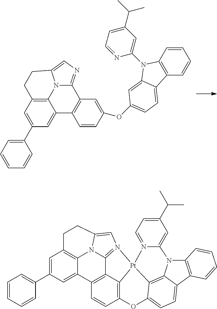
C1(C2=CC3=C4C(=C2)C2=C(C5=NC=C(N45)CC3)C=C(OC3=CC=C4C5=C(C=CC=C5)N(C5=CC(C(C)C)=CC=N5)C4=C3)C=C2)=CC=CC=C1.C1=CC=CC(C2=CC3=C4C(=C2)C2=C5C6=N(C=C(N46)CC3)[Pt]34C5=C(C=C2)OC2=CC=C5C(=C32)N(C2=CC(C(C)C)=CC=N24)C2=C5C=CC=C2)=C1
